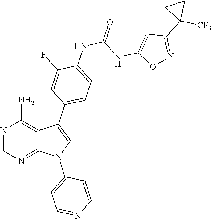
C1=NC(N)=C2C(C3=CC=C(NC(NC4=CC(C5([CF3])CC5)=NO4)=O)C(F)=C3)=CN(C3=CC=NC=C3)C2=N1
